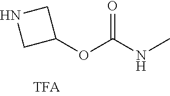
C1C(OC(=O)NC)CN1
